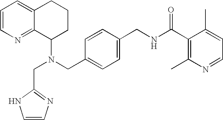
N(CC1=CC=C(CNC(C2=C(C)N=CC=C2C)=O)C=C1)(C1CCCC2=CC=CN=C12)CC1=NC=CN1
